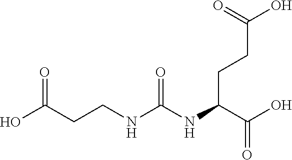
C(C(O)=O)(CCC(O)=O)NC(NCCC(O)=O)=O
